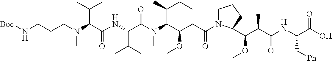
N(C(C(=O)NC(C(C)C)C(=O)N(C)C(C(CC)C)C(CC(=O)N1CCCC1C(OC)C(C)C(=O)NC(C(O)=O)C[Ph])OC)C(C)C)(CCCN[Boc])C
